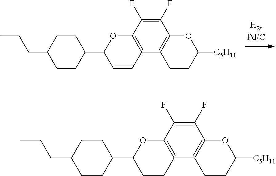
C12=C(C3=C(C(F)=C1F)OC([C5H11])CC3)CCC(C1CCC(CCC)CC1)O2.C12=C(C3=C(C(F)=C1F)OC([C5H11])CC3)C=CC(C1CCC(CCC)CC1)O2
